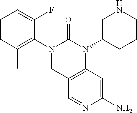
C1=CC(C)=C(N2CC3=C(N(C4CCCNC4)C2=O)C=C(N)N=C3)C(F)=C1
